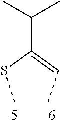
C(C)(C)C(SC)=CC
